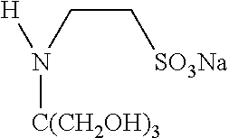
C(CN([H])[C(CH2OH)3])[SO3Na]
